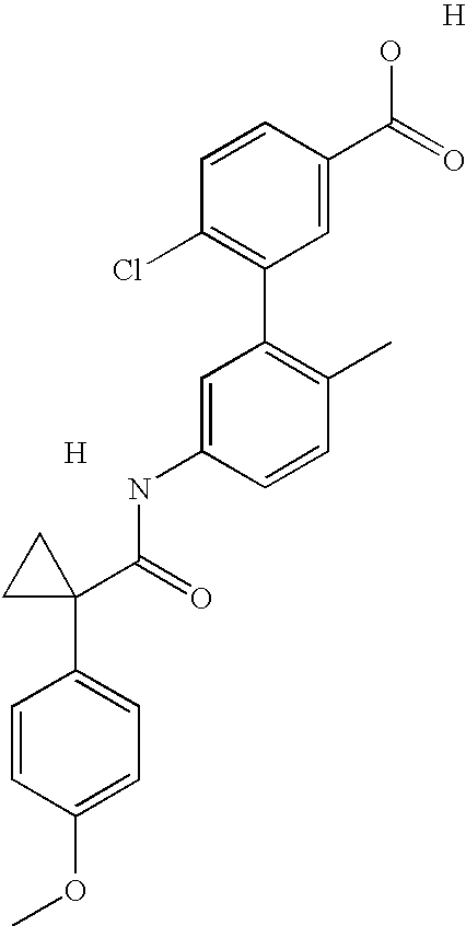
[H].C1=C(NC(C2(C3=CC=C(OC)C=C3)CC2)=O)C=CC(C)=C1C1=C(Cl)C=CC(C(=O)O)=C1.[H]
